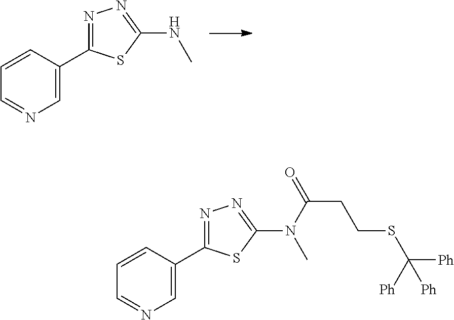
C1=CC=NC=C1C1=NN=C(NC)S1.C1=CC=NC=C1C1=NN=C(N(C(=O)CCSC([Ph])([Ph])[Ph])C)S1
